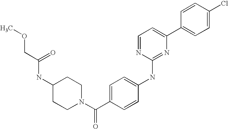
C1=CC(C2=CC=NC(NC3=CC=C(C(N4CCC(NC(COC)=O)CC4)=O)C=C3)=N2)=CC=C1Cl
